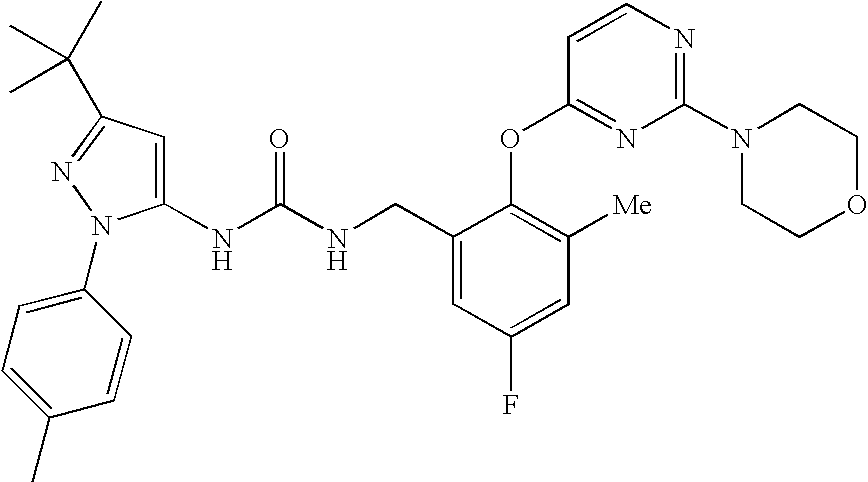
C1(NC(NCC2=CC(F)=CC([Me])=C2OC2=NC(N3CCOCC3)=NC=C2)=O)=CC(C(C)(C)C)=NN1C1=CC=C(C)C=C1
